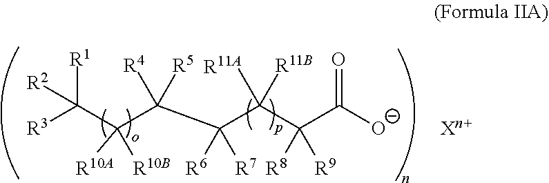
C(C(C(C(C(C(C([O-])=O)([R8])[R9])([R11B])[R11A])([R6])[R7])([R4])[R5])([R10A])[R10B])([R3])([R1])[R2]
